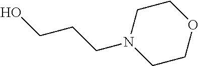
C1COCCN1CCCO
